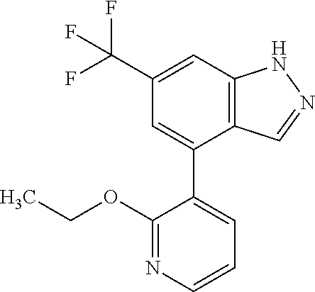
C12=C(C=C(C(F)(F)F)C=C1C1=CC=CN=C1OCC)NN=C2
